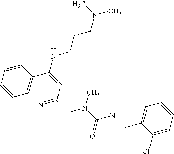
C1=CC2=C(C=C1)C(NCCCN(C)C)=NC(CN(C(=O)NCC1=CC=CC=C1Cl)C)=N2
